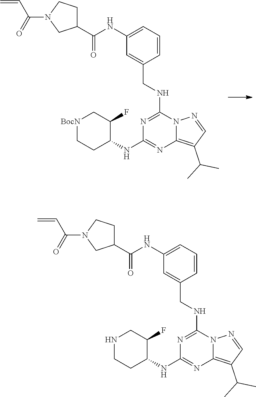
C1(NC(=O)C2CCN(C(C=C)=O)C2)=CC=CC(CNC2=NC(NC3C(F)C[BocN]CC3)=NC3=C(C(C)C)C=NN23)=C1.C1(NC(=O)C2CCN(C(C=C)=O)C2)=CC=CC(CNC2=NC(NC3C(F)CNCC3)=NC3=C(C(C)C)C=NN23)=C1
